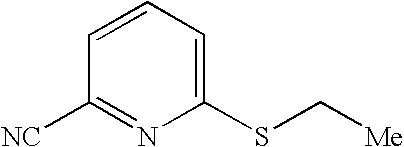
C1=CC=C(SC[Me])N=C1[NC]
